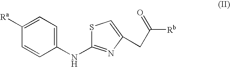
C1=C([Ra])C=CC(NC2=NC(CC([Rb])=O)=CS2)=C1
